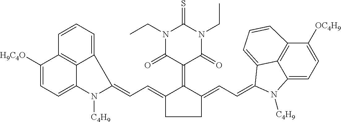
C1(=CC=C2C3=CC=CC4=C3C(=CC=C4[H9C4O])N2[C4H9])C(=C2C(=O)N(CC)C(=S)N(CC)C2=O)C(=CC=C2C3=CC=CC4=C3C(=CC=C4[OC4H9])N2[C4H9])CC1
